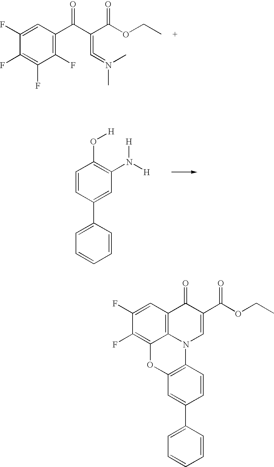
[H]OC1=C(N([H])[H])C=C(C2=CC=CC=C2)C=C1.C1(F)=C(F)C(F)=C(C(C(C(OCC)=O)=C=N(C)C)=O)C=C1F.C1(F)=C2C3=C(C=C1F)C(=O)C(C(OCC)=O)=CN3C1=C(O2)C=C(C2=CC=CC=C2)C=C1
